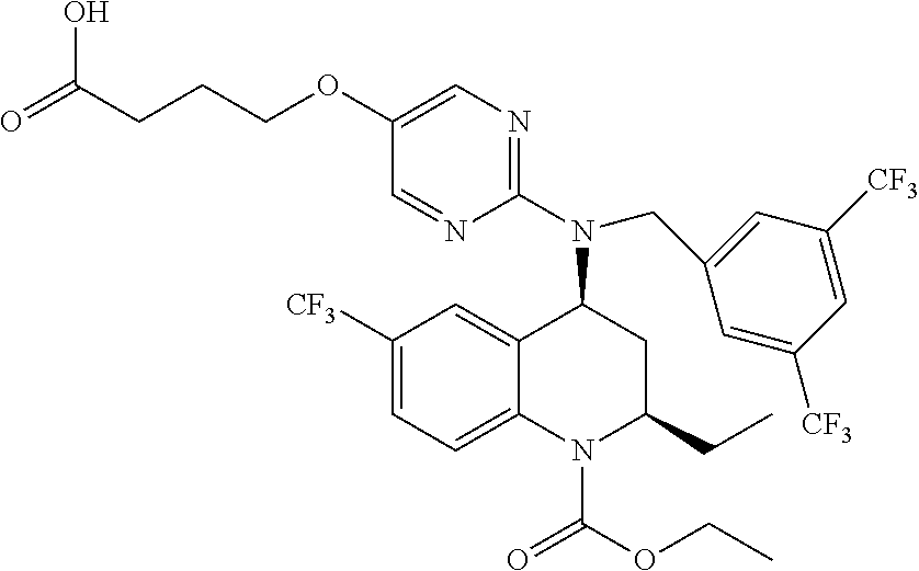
C1(N(C2C3=CC([CF3])=CC=C3N(C(OCC)=O)C(CC)C2)CC2=CC([CF3])=CC([CF3])=C2)=NC=C(OCCCC(=O)O)C=N1
